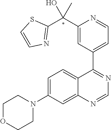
C12=CC(N3CCOCC3)=CC=C1C(C1=CC=NC(C(C3=NC=CS3)(O)C)=C1)=NC=N2
